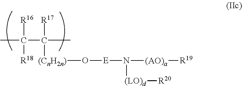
[R16]C(C)(C(C)([R17])[(CnH2n)]O[E]N([(LO)d][R20])[(AO)a][R19])[R18]
